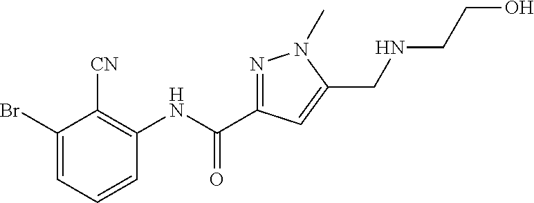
C1(Br)=CC=CC(NC(C2=NN(C)C(CNCCO)=C2)=O)=C1[CN]
